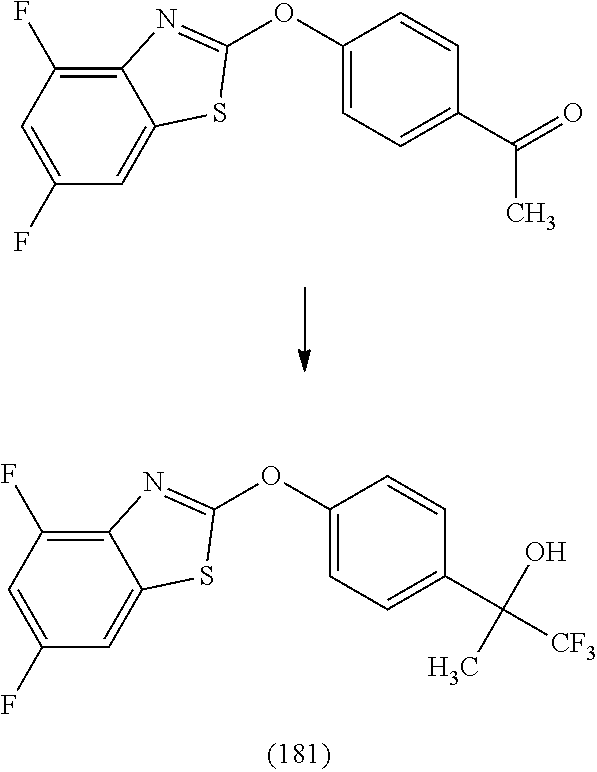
O(C1=CC=C(C(C)=O)C=C1)C1=NC2=C(F)C=C(F)C=C2S1.O(C1=CC=C(C(O)([CF3])C)C=C1)C1=NC2=C(F)C=C(F)C=C2S1
